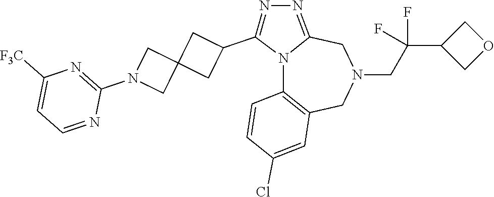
N12C3=C(CN(CC(C4COC4)(F)F)CC1=NN=C2C1CC2(C1)CN(C1=NC([F3C])=CC=N1)C2)C=C(Cl)C=C3
